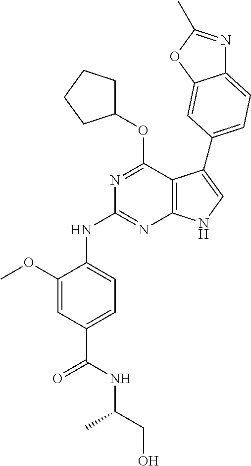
C1(OC)=CC(C(NC(CO)C)=O)=CC=C1NC1=NC2=C(C(OC3CCCC3)=N1)C(C1=CC=C3N=C(C)OC3=C1)=CN2
